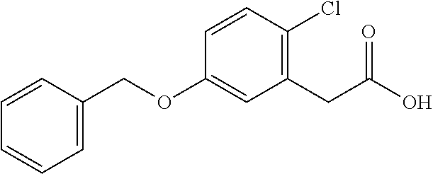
C1=CC(COC2=CC(CC(O)=O)=C(Cl)C=C2)=CC=C1
